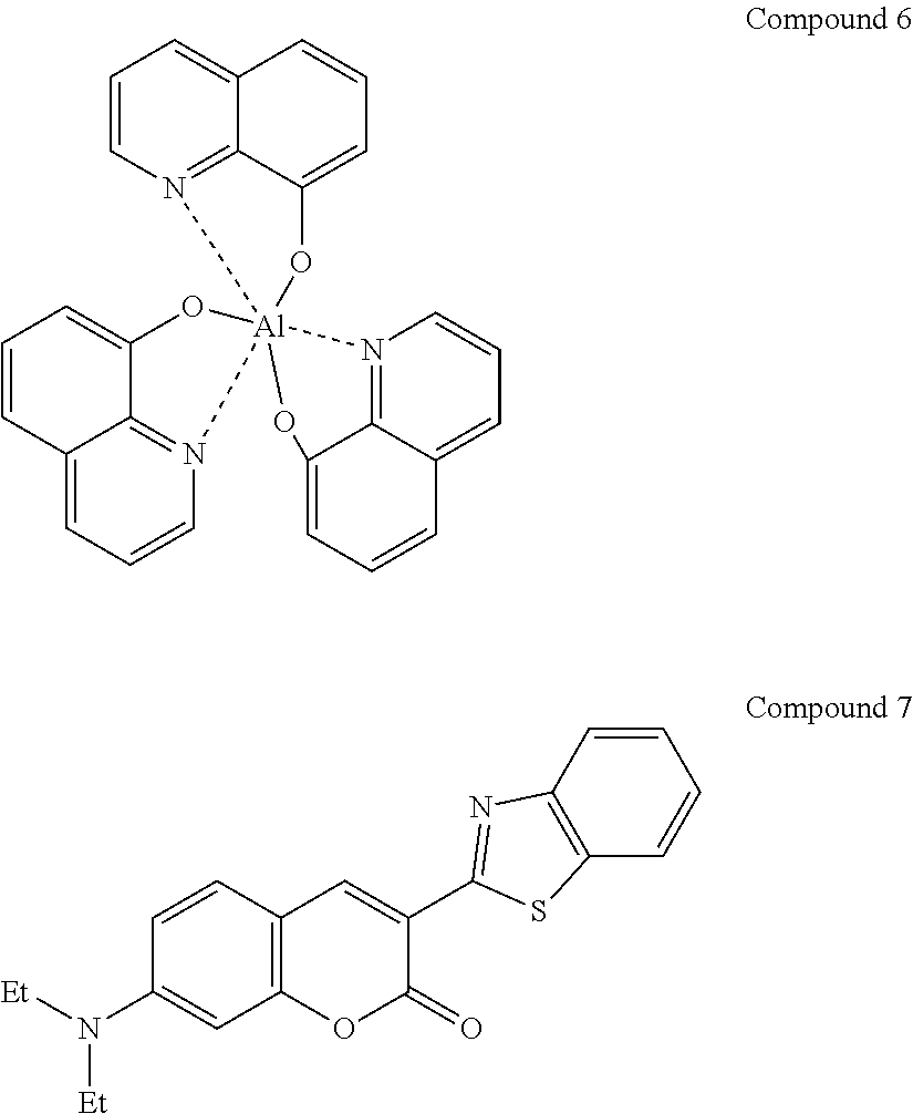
C1=CN2=C3C(=C1)C=CC=C3O[Al]213(OC2=CC=CC4=CC=CN1=C24)N1=C2C(=CC=C1)C=CC=C2O3.C1=CC2=C(C=C1N([Et])[Et])OC(=O)C(C1=NC3=C(C=CC=C3)S1)=C2
